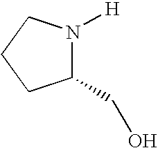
C1(CO)N([H])CCC1
